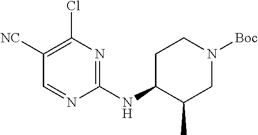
N1=CC([NC])=C(Cl)N=C1NC1CCN([Boc])CC1C
